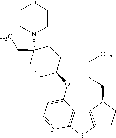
C1C2=C(C(CSCC)C1)C1=C(S2)N=CC=C1OC1CCC(N2CCOCC2)(CC)CC1
